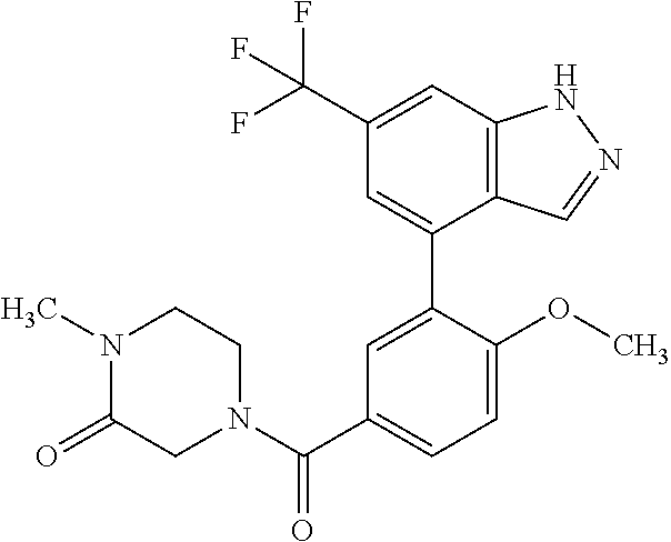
C1=C(C(F)(F)F)C=C(C2=CC(C(N3CCN(C)C(=O)C3)=O)=CC=C2OC)C2=C1NN=C2
